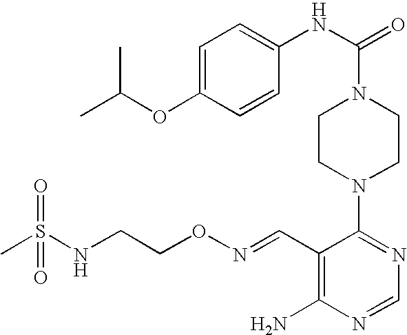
C1CN(C2=NC=NC(N)=C2C=NOCCNS(C)(=O)=O)CCN1C(NC1=CC=C(OC(C)C)C=C1)=O
